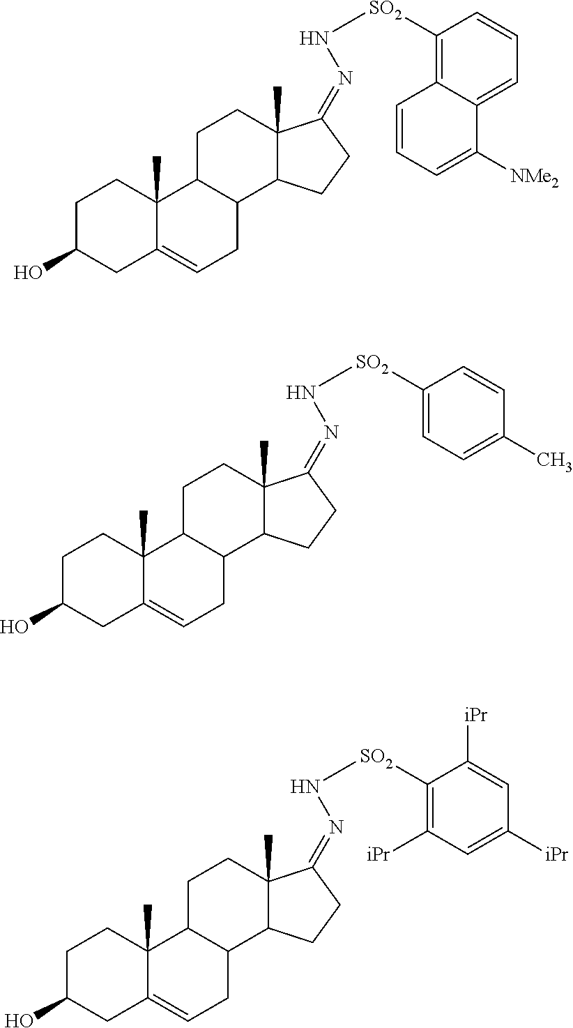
C1C(O)CC2=CCC3C(C2(C)C1)CCC1(C)C3CCC1=NN[SO2]C1=C2C(=CC=C1)C([NMe2])=CC=C2.C1C(O)CC2=CCC3C(C2(C)C1)CCC1(C)C3CCC1=NN[SO2]C1=C([iPr])C=C([iPr])C=C1[iPr].C1C(O)CC2=CCC3C(C2(C)C1)CCC1(C)C3CCC1=NN[SO2]C1=CC=C(C)C=C1
